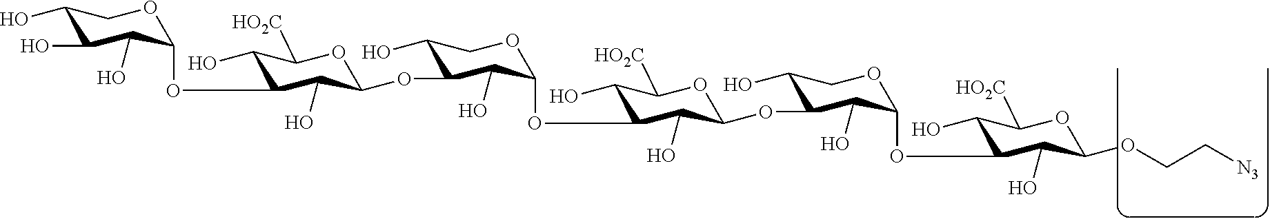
C1(O)C(O)C(O)C(OC2C(O)C([HO2C])OC(OC3C(O)COC(OC4C(O)C([HO2C])OC(OC5C(O)COC(OC6C(O)C([HO2C])OC(OCC[N3])C6O)C5O)C4O)C3O)C2O)OC1
